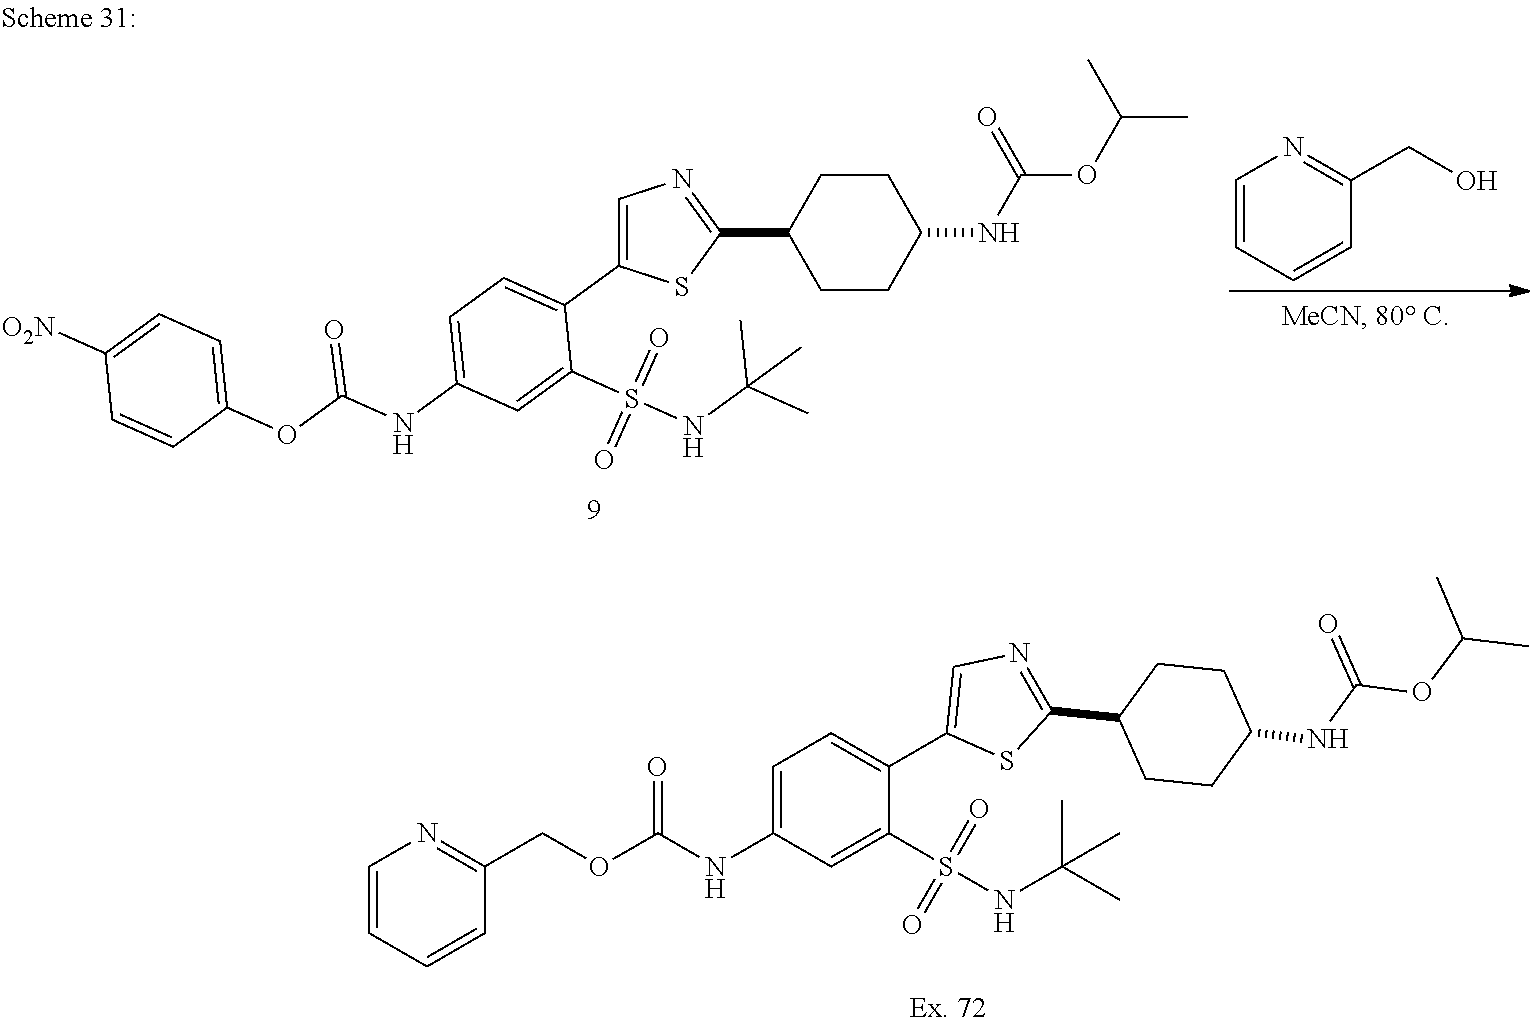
C1(C2=CN=C(C3CCC(NC(=O)OC(C)C)CC3)S2)=CC=C(NC(OCC2=NC=CC=C2)=O)C=C1S(NC(C)(C)C)(=O)=O.OCC1=NC=CC=C1.C1=C(C2=CC=C(NC(OC3=CC=C([O2N])C=C3)=O)C=C2S(NC(C)(C)C)(=O)=O)SC(C2CCC(NC(OC(C)C)=O)CC2)=N1
